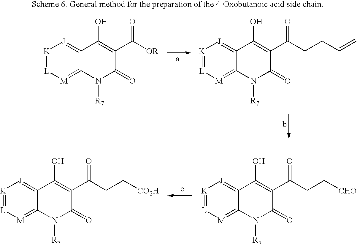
C12=[J][K]=[L][M]=C1N([R7])C(=O)C(C([OR])=O)=C2O.C12=[J][K]=[L][M]=C1N([R7])C(=O)C(C(CCC=C)=O)=C2O.C12=[J][K]=[L][M]=C1N([R7])C(=O)C(C(CC[CHO])=O)=C2O.C12=[J][K]=[L][M]=C1N([R7])C(=O)C(C(CC[CO2H])=O)=C2O
